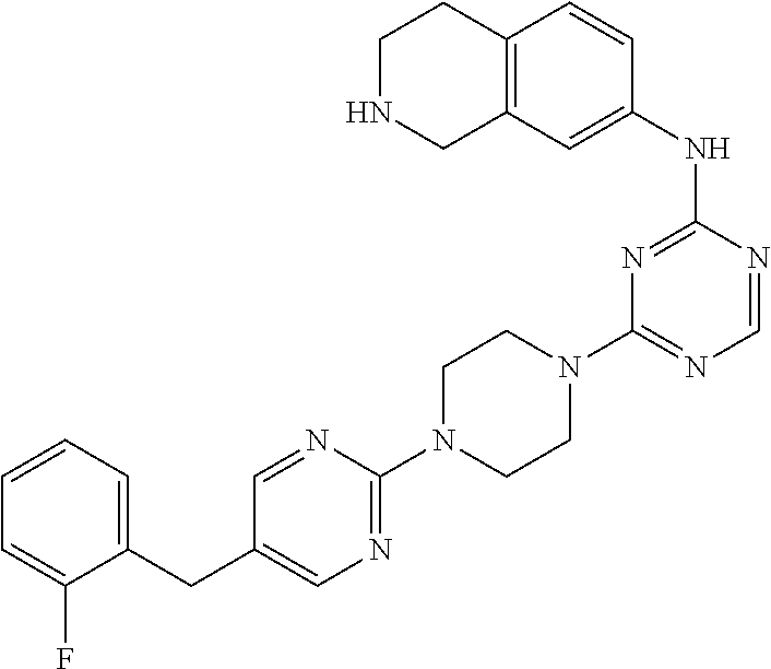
C1(N2CCN(C3=NC=C(CC4=CC=CC=C4F)C=N3)CC2)=NC=NC(NC2=CC3=C(C=C2)CCNC3)=N1
